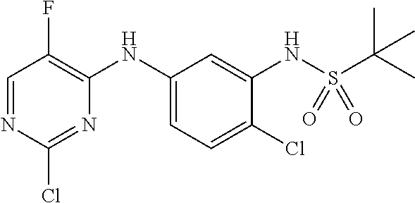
C1=NC(Cl)=NC(NC2=CC=C(Cl)C(NS(C(C)(C)C)(=O)=O)=C2)=C1F
